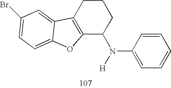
C12=C(CCCC1N([H])C1=CC=CC=C1)C1=CC(Br)=CC=C1O2
